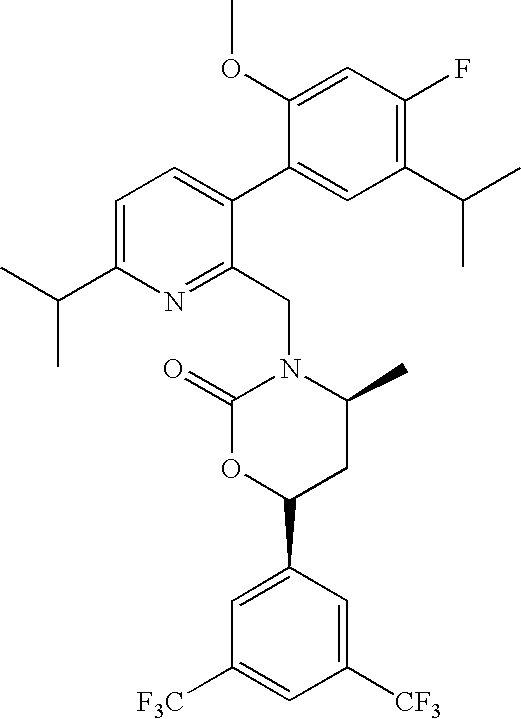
C1=C(C(C)C)N=C(CN2C(=O)OC(C3=CC([F3C])=CC([CF3])=C3)CC2C)C(C2=CC(C(C)C)=C(F)C=C2OC)=C1
